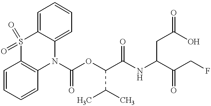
C1=CC=CC2=C1S(=O)(=O)C1=CC=CC=C1N2C(OC(C(NC(C(CF)=O)CC(=O)O)=O)C(C)C)=O
